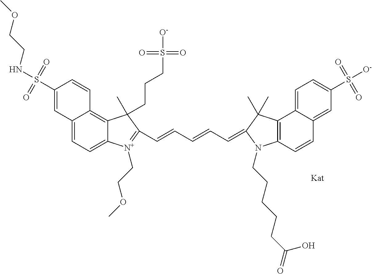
C(=CC=CC=C1C(C)(C)C2=C(C=CC3=CC(S([O-])(=O)=O)=CC=C32)N1CCCCCC(=O)O)C1=[N+](CCOC)C2=CC=C3C(=C2C1(C)CCCS(=O)(=O)[O-])C=CC(S(NCCOC)(=O)=O)=C3
